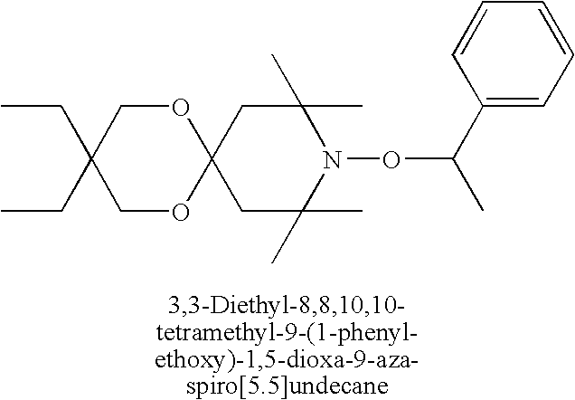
C12(CC(C)(C)N(OC(C)C3=CC=CC=C3)C(C)(C)C1)OCC(CC)(CC)CO2
